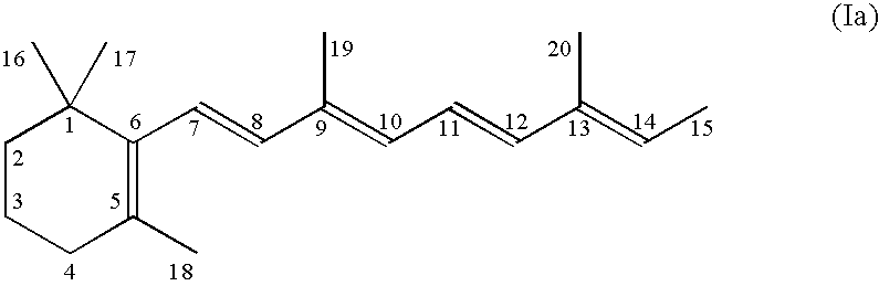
C1CC(C)=C(C=CC(=CC=CC(=CC)C)C)C(C)(C)C1
